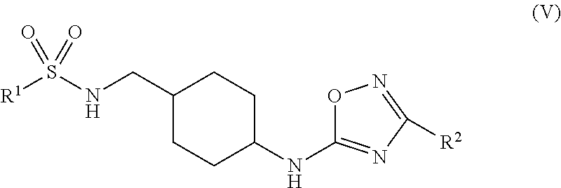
C1(CNS([R1])(=O)=O)CCC(NC2=NC([R2])=NO2)CC1
